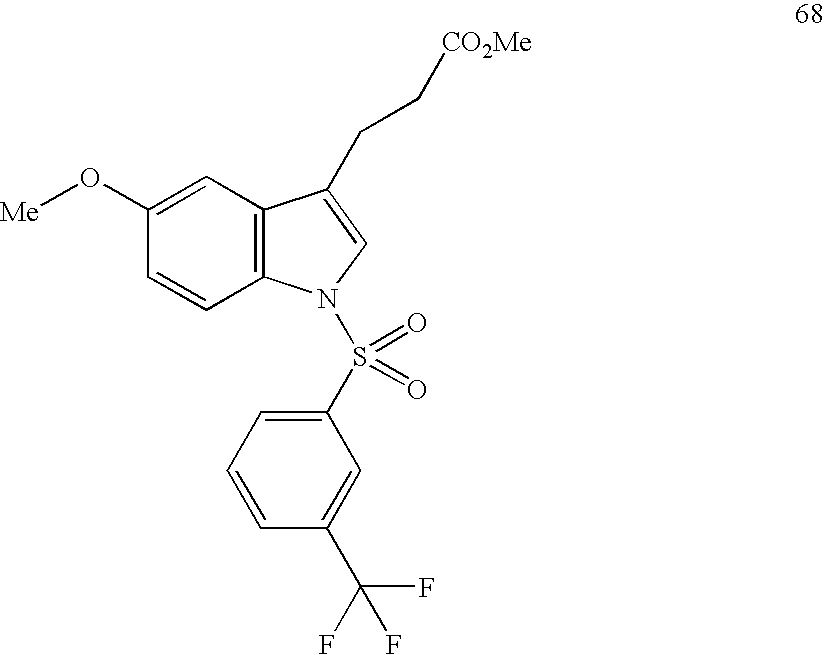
C1(O[Me])=CC2=C(C=C1)N(S(C1=CC=CC(C(F)(F)F)=C1)(=O)=O)C=C2CC[CO2Me]
